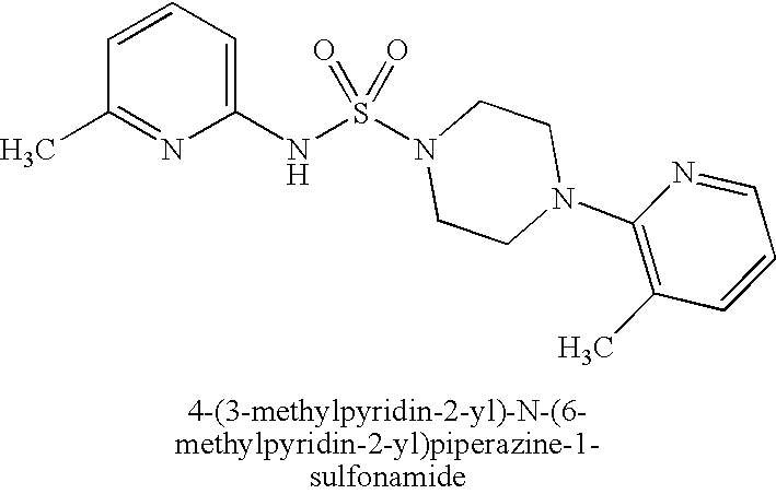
C1=CC=C(NS(N2CCN(C3=C(C)C=CC=N3)CC2)(=O)=O)N=C1C
